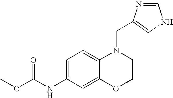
COC(NC1=CC=C2C(=C1)OCCN2CC1=CNC=N1)=O
